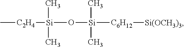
C[C2H4][Si](O[Si]([C6H12][Si(OCH3)3])(C)C)(C)C
